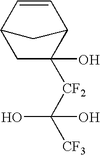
C1C([CF2]C([CF3])(O)O)(O)C2C=CC1C2
